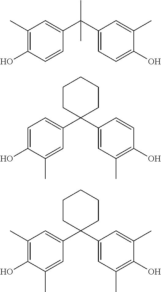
C1(C)=C(O)C=CC(C(C)(C2=CC=C(O)C(C)=C2)C)=C1.C1=C(O)C(C)=CC(C2(C3=CC(C)=C(O)C=C3)CCCCC2)=C1.C1(C)=C(O)C(C)=CC(C2(C3=CC(C)=C(O)C(C)=C3)CCCCC2)=C1
